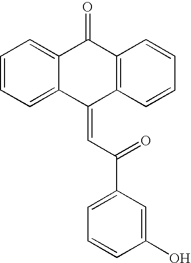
C12=CC=CC=C1C(=CC(=O)C1=CC=CC(O)=C1)C1=C(C2=O)C=CC=C1
